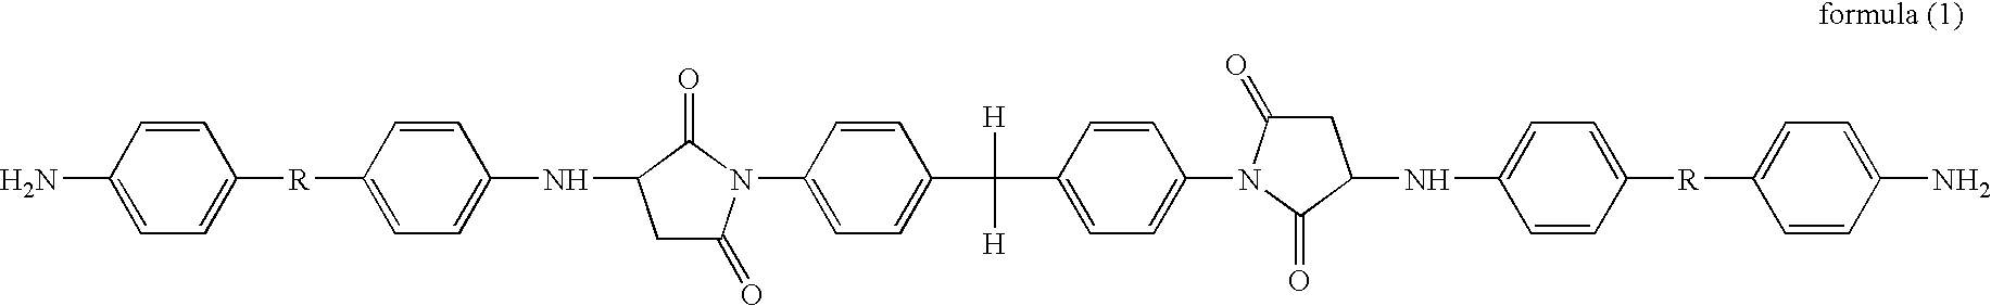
C1=CC(N)=CC=C1[R]C1=CC=C(NC2CC(=O)N(C3=CC=C(C([H])([H])C4=CC=C(N5C(=O)CC(NC6=CC=C([R]C7=CC=C(N)C=C7)C=C6)C5=O)C=C4)C=C3)C2=O)C=C1
